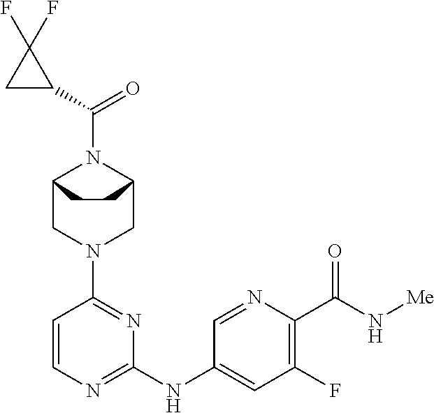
C12CN(C3=NC(NC4=CC(F)=C(C(=O)N[Me])N=C4)=NC=C3)CC(N1C(=O)C1C(F)(F)C1)CC2
